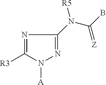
N1=C([R3])N([A])N=C1N(C(B)=[Z])[R5]
